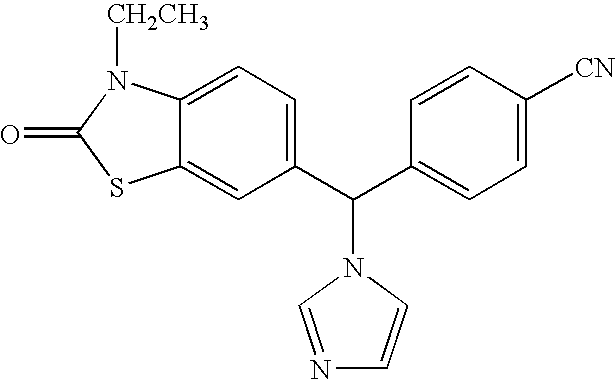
C1(C(C2=CC=C([CN])C=C2)N2C=CN=C2)=CC=C2C(=C1)SC(=O)N2[CH2CH3]
